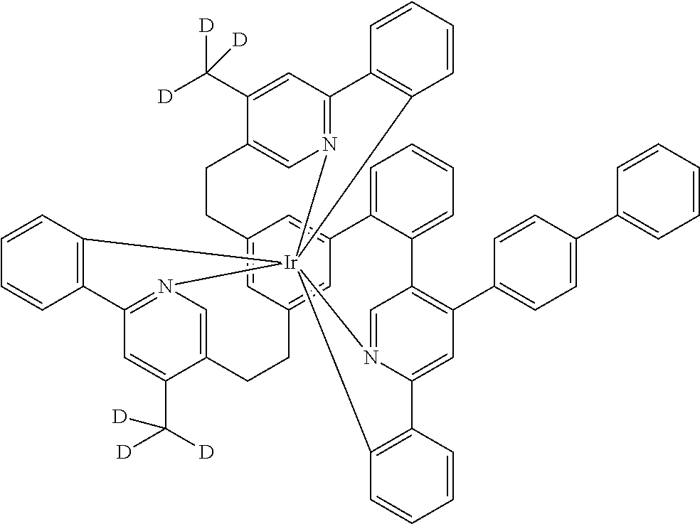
C12=CC3=CC(=C1)C1=CC=CC=C1C1=C(C4=CC=C(C5=CC=CC=C5)C=C4)C=C4N(=C1)[Ir]15(N6=C(C=C(C([D])([D])[D])C(=C6)CC3)C3=C1C=CC=C3)(N1=C(C=C(C([D])([D])[D])C(=C1)CC2)C1=C5C=CC=C1)C1=C4C=CC=C1
